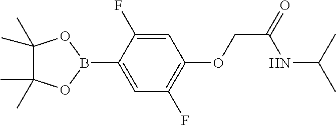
C1(C)(C)C(C)(C)OB(C2=CC(F)=C(OCC(=O)NC(C)C)C=C2F)O1
